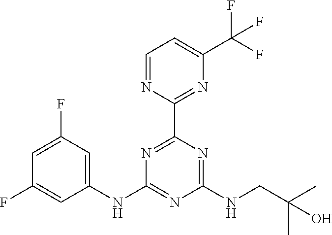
C1=C(F)C=C(NC2=NC(NCC(C)(C)O)=NC(C3=NC(C(F)(F)F)=CC=N3)=N2)C=C1F
